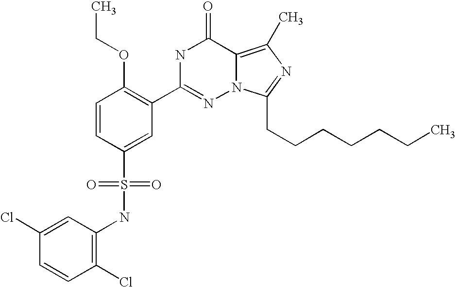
C1=CC(S(NC2=C(Cl)C=CC(Cl)=C2)(=O)=O)=CC(C2=NN3C(=C(C)N=C3CCCCCCC)C(=O)N2)=C1OCC
